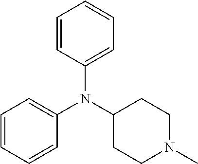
C1=CC=CC(N(C2CCN(C)CC2)C2=CC=CC=C2)=C1
